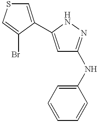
C1=C(C2=CC(NC3=CC=CC=C3)=NN2)C(Br)=CS1
